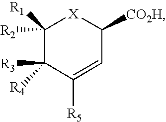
C1([R1])([R2])C([R3])([R4])C([R5])=CC([CO2H])[X]1
